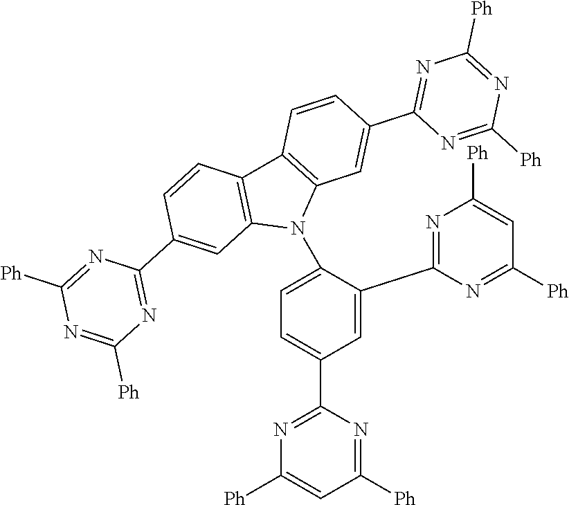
C1=C(C2=NC([Ph])=CC([Ph])=N2)C(N2C3=C(C4=C2C=C(C2=NC([Ph])=NC([Ph])=N2)C=C4)C=CC(C2=NC([Ph])=NC([Ph])=N2)=C3)=CC=C1C1=NC([Ph])=CC([Ph])=N1
